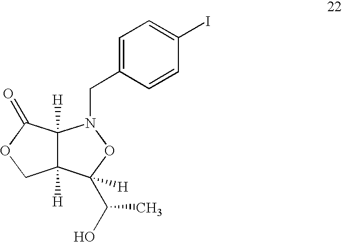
C12([H])C([H])(C(=O)OC1)N(CC1=CC=C(I)C=C1)OC2(C(C)O)[H]
